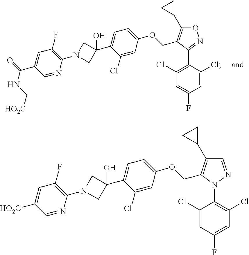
O1C(C2CC2)=C(COC2=CC=C(C3(O)CN(C4=C(F)C=C(C(=O)NC[HO2C])C=N4)C3)C(Cl)=C2)C(C2=C(Cl)C=C(F)C=C2Cl)=N1.C1=NN(C2=C(Cl)C=C(F)C=C2Cl)C(COC2=CC=C(C3(O)CN(C4=C(F)C=C([HO2C])C=N4)C3)C(Cl)=C2)=C1C1CC1
